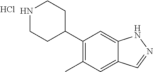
C1(C2CCNCC2)=C(C)C=C2C(=C1)NN=C2.Cl
